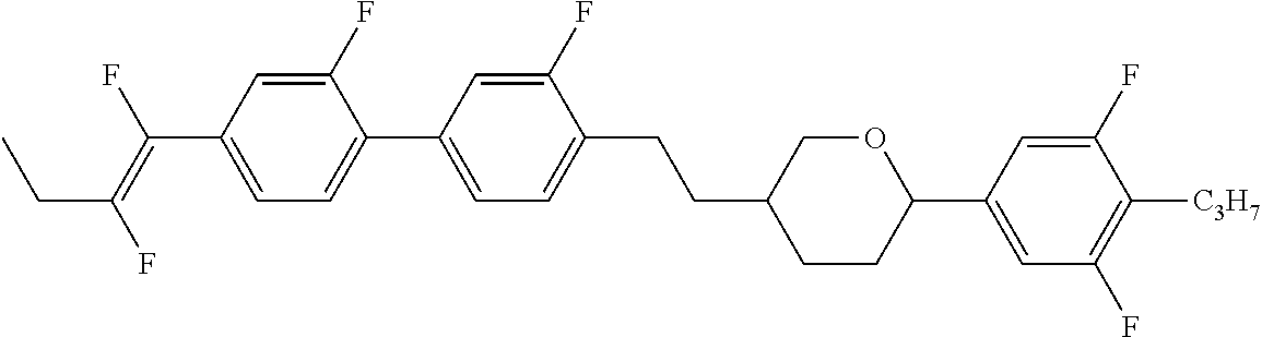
C1(F)=CC(C(=C(F)CC)F)=CC=C1C1=CC=C(CCC2CCC(C3=CC(F)=C([C3H7])C(F)=C3)OC2)C(F)=C1
